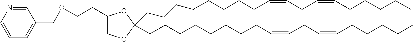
O1C(CCCCCCCCC=CCC=CCCCCC)(CCCCCCCCC=CCC=CCCCCC)OC(CCOCC2=CC=CN=C2)C1
